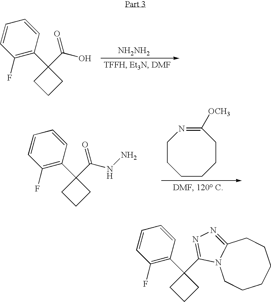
C1=CC(C2(C(O)=O)CCC2)=C(F)C=C1.[NH2NH2].C1=CC(C2(C(NN)=O)CCC2)=C(F)C=C1.C1CCCC([OCH3])=NCC1.C1=CC(C2(C3=NN=C4N3CCCCCC4)CCC2)=C(F)C=C1
